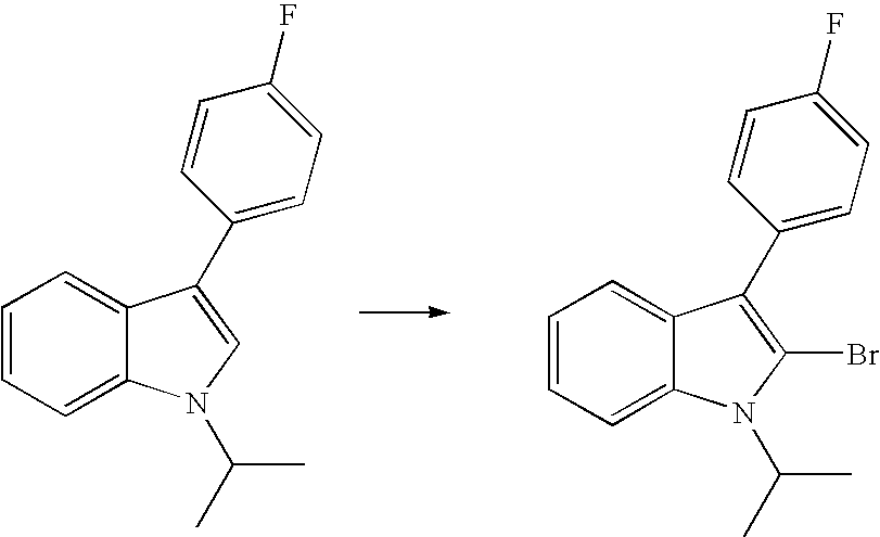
C1=CC=C2C(=C1)C(C1=CC=C(F)C=C1)=CN2C(C)C.C1=CC=C2C(=C1)C(C1=CC=C(F)C=C1)=C(Br)N2C(C)C
